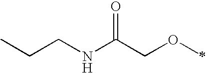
C(CNC(COC)=O)C
